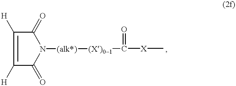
C1(=O)C([H])=C([H])C(=O)N1[(alk*)][(X)01]C([X]C)=O
